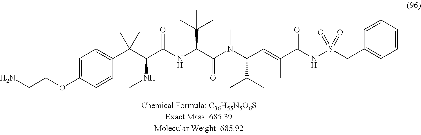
C(COC1=CC=C(C(C(C(NC(C(N(C(C=C(C(NS(CC2=CC=CC=C2)(=O)=O)=O)C)C(C)C)C)=O)C(C)(C)C)=O)NC)(C)C)C=C1)N
